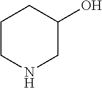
C1CNCC(O)C1
